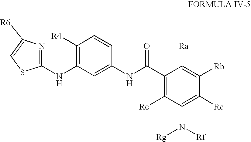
C1([R4])=C(NC2=NC([R6])=CS2)C=C(NC(C2=C([Re])C(N([Rf])[Rg])=C([Rc])C([Rb])=C2[Ra])=O)C=C1
